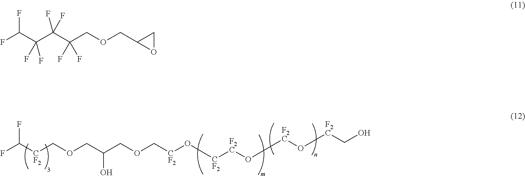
[CF2](COCC(COC[CF2]O[CF2][F2C]O[F2C]O[F2C]CO)O)C(F)F.FC(C(C(C(COCC1CO1)(F)F)(F)F)(F)F)F
